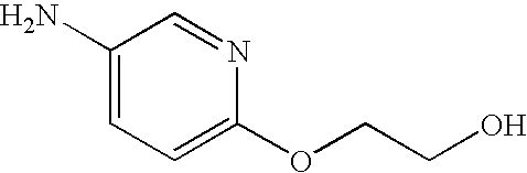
C1(N)=CC=C(OCCO)N=C1
